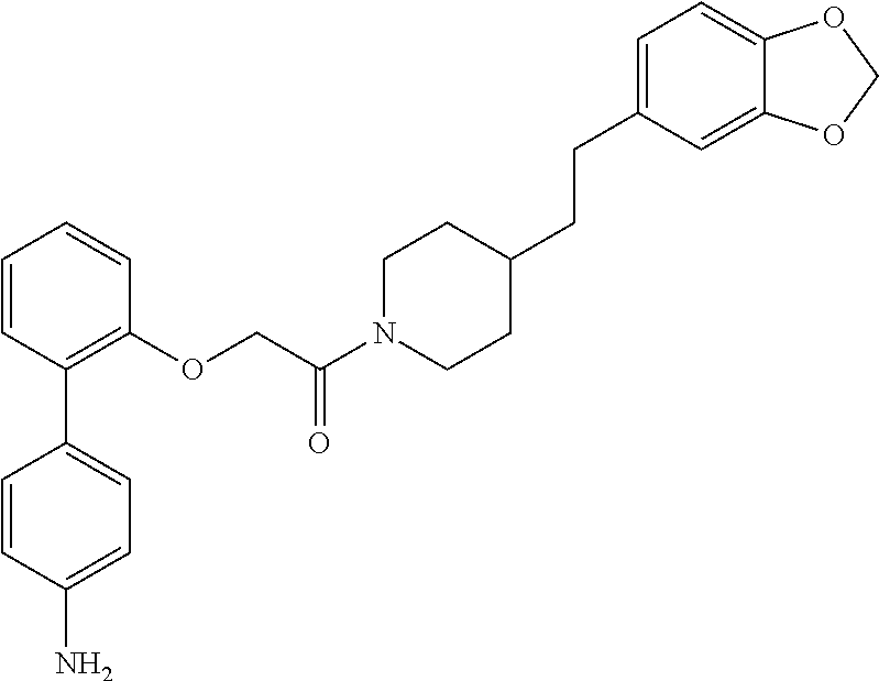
C1=CC(C2=CC=C(N)C=C2)=C(OCC(N2CCC(CCC3=CC=C4C(=C3)OCO4)CC2)=O)C=C1
